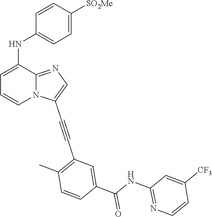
C1(NC2=CC=C([SO2Me])C=C2)=CC=CN2C1=NC=C2C#CC1=C(C)C=CC(C(NC2=NC=CC([CF3])=C2)=O)=C1
